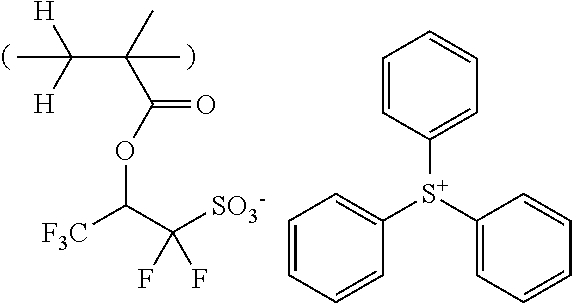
C(C(OC(=O)C(C)(C([H])([H])C)C)[F3C])([SO3-])(F)F.C1=C([S+](C2=CC=CC=C2)C2=CC=CC=C2)C=CC=C1
